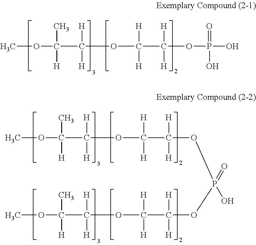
COC(C(OC(C(OP(O)(=O)O)([H])[H])([H])[H])([H])[H])(C)[H].COC(C(OC(C(OP(OC(C(OC(C(OC)(C)[H])([H])[H])([H])[H])([H])[H])(=O)O)([H])[H])([H])[H])([H])[H])(C)[H]
